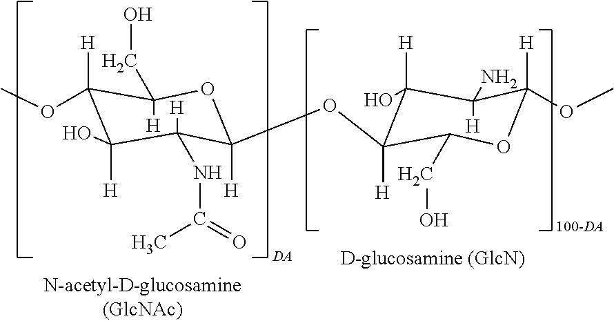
COC1([H])C([H])(CO)OC(OC2([H])C(CO)OC(OC)([H])C([H])(N)C2([H])O)([H])C([H])(NC(=O)C)C1([H])O.[DA]
